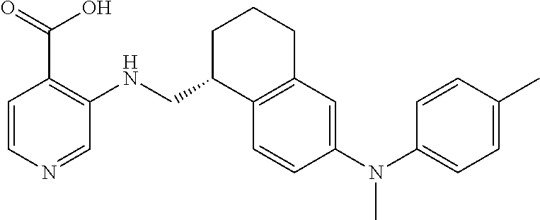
C1=CC(N(C2=CC=C(C)C=C2)C)=CC2=C1C(CNC1=C(C(O)=O)C=CN=C1)CCC2
